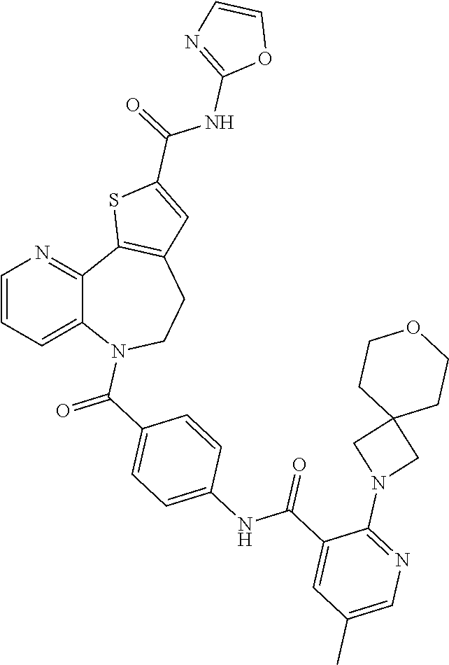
C1=CC=C2C(=N1)C1=C(CCN2C(C2=CC=C(NC(C3=CC(C)=CN=C3N3CC4(C3)CCOCC4)=O)C=C2)=O)C=C(C(NC2=NC=CO2)=O)S1
